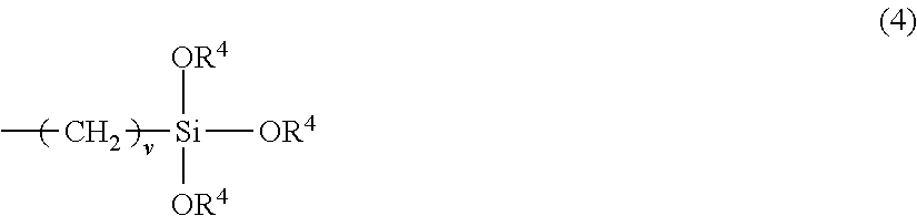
CC[Si]([OR4])([OR4])[OR4]
